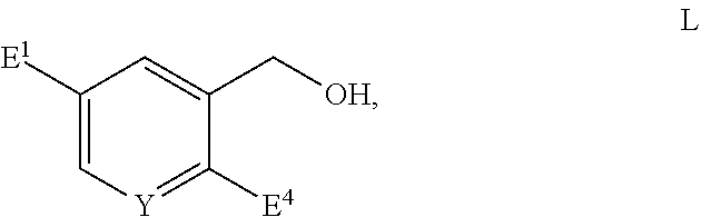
C1([E1])=C[Y]=C([E4])C(C[OH])=C1
